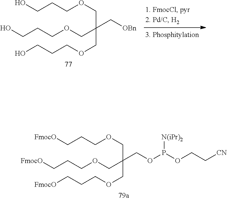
C(CCOCC(COCCCO)(COCCCO)C[OBn])O.[FmocO]CCCOCC(COCCC[FmocO])(COCCC[FmocO])COP(OCC[CN])[N(iPr)2]
